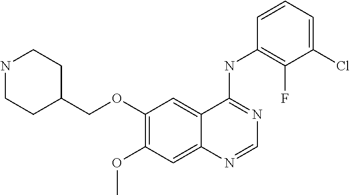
C1(OCC2CCNCC2)=C(OC)C=C2C(=C1)C(NC1=C(F)C(Cl)=CC=C1)=NC=N2
